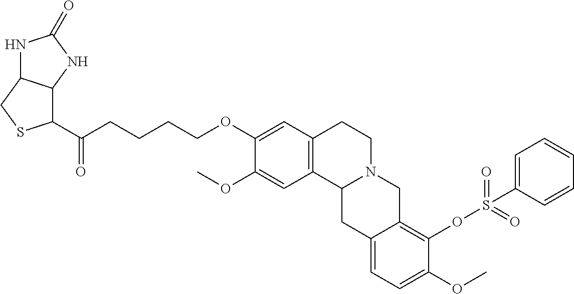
C1(OCCCCC(C2C3C(CS2)NC(=O)N3)=O)=CC2=C(C=C1OC)C1N(CC2)CC2=C(OS(=O)(=O)C3=CC=CC=C3)C(OC)=CC=C2C1
